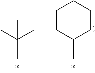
C1C(C)CCCC1.CC(C)(C)C
